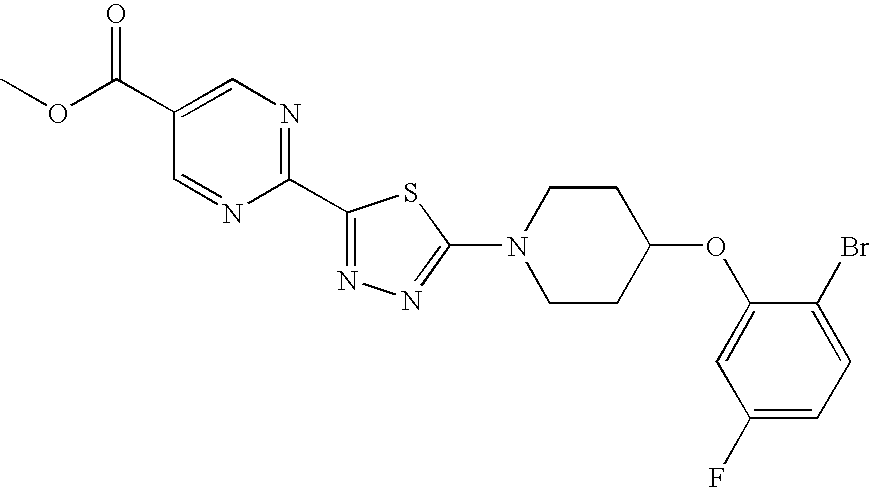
C1(C2=NC=C(C(OC)=O)C=N2)=NN=C(N2CCC(OC3=CC(F)=CC=C3Br)CC2)S1
